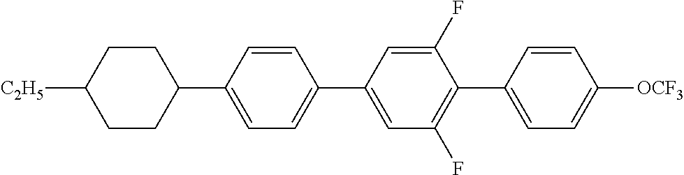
C1([C2H5])CCC(C2=CC=C(C3=CC(F)=C(C4=CC=C([OCF3])C=C4)C(F)=C3)C=C2)CC1
